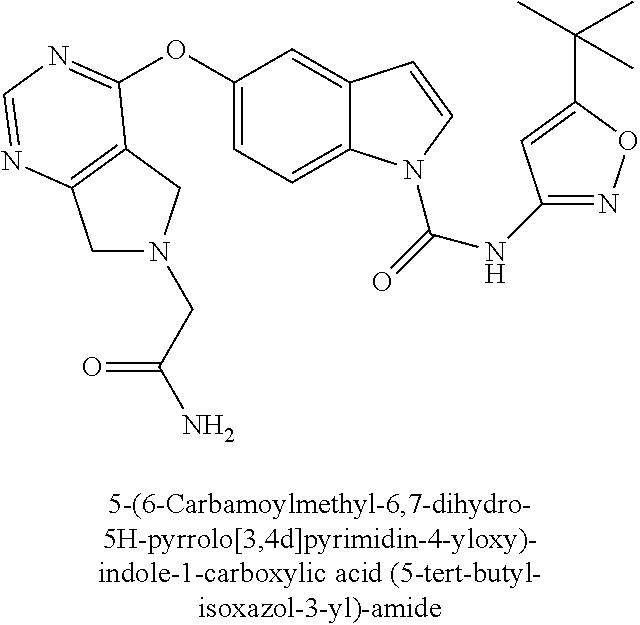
C1N(CC(N)=O)CC2=C1N=CN=C2OC1=CC=C2C(=C1)C=CN2C(=O)NC1=NOC(C(C)(C)C)=C1
